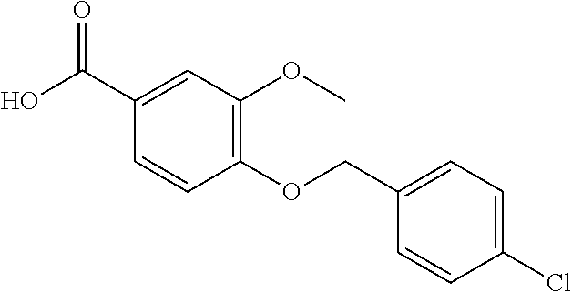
OC(C1=CC(OC)=C(OCC2=CC=C(Cl)C=C2)C=C1)=O
